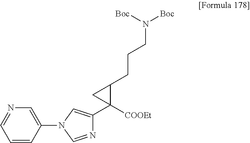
C1=NC=C(N2C=C(C3([COOEt])C(CCCN([Boc])[Boc])C3)N=C2)C=C1
